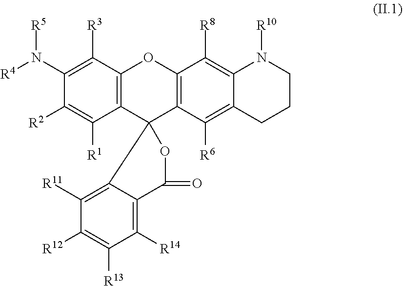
C12=C(C([R3])=C(N([R4])[R5])C([R2])=C1[R1])OC1=C(C23OC(=O)C2=C([R14])C([R13])=C([R12])C([R11])=C32)C([R6])=C2C(=C1[R8])N([R10])CCC2
